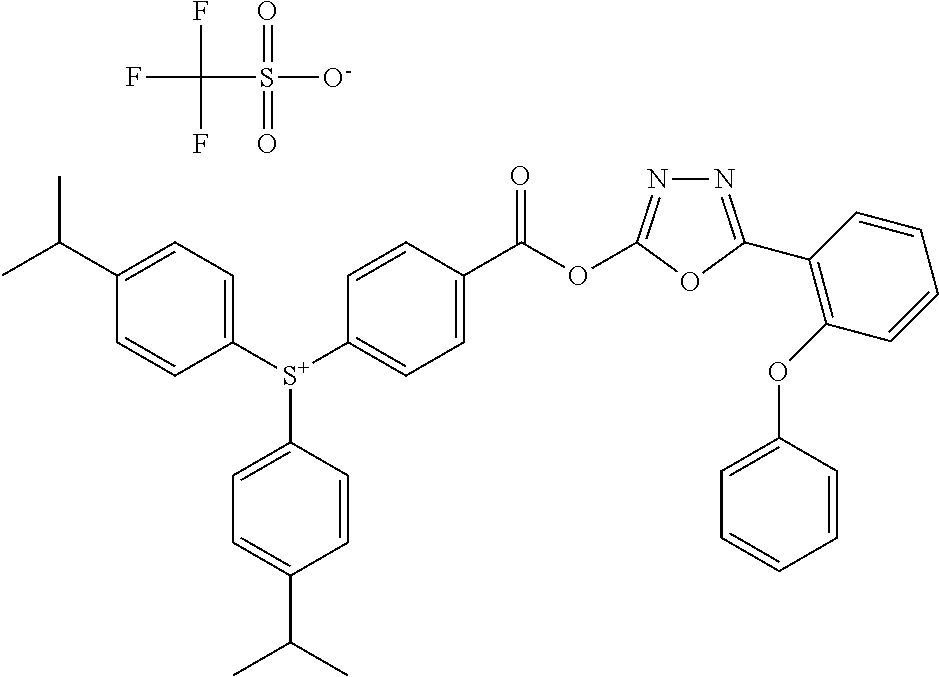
FC(F)(F)S([O-])(=O)=O.C(C1=CC=C([S+](C2=CC=C(C(OC3=NN=C(C4=C(OC5=CC=CC=C5)C=CC=C4)O3)=O)C=C2)C2=CC=C(C(C)C)C=C2)C=C1)(C)C
